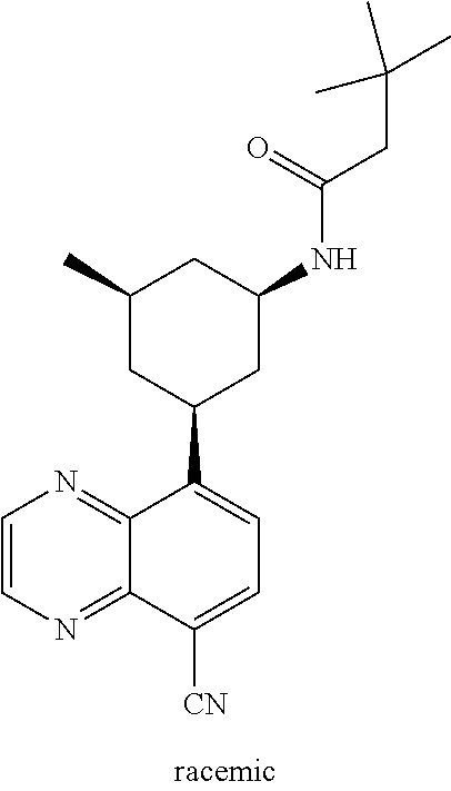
C1(C2CC(NC(CC(C)(C)C)=O)CC(C)C2)=CC=C([CN])C2=NC=CN=C12
